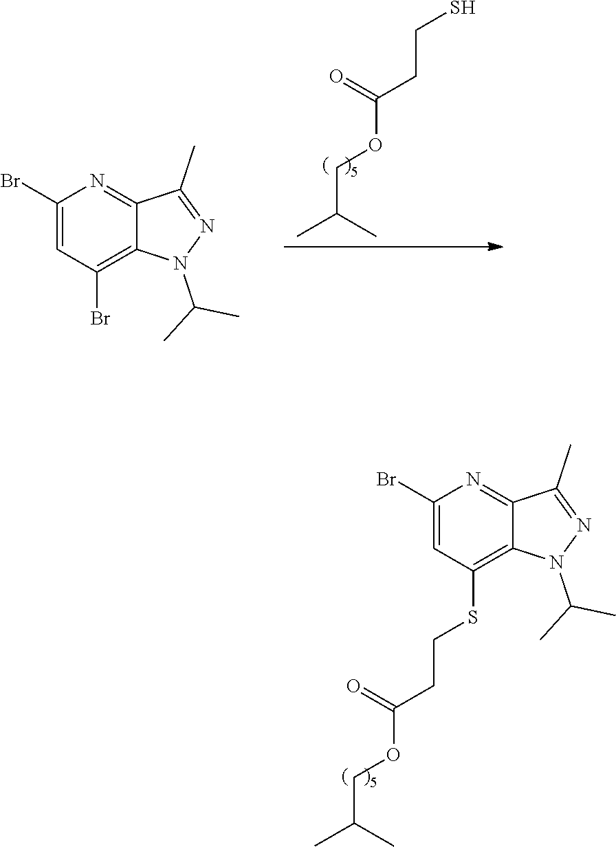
C1(Br)=CC(Br)=C2C(=N1)C(C)=NN2C(C)C.CC(C)COC(CCS)=O.C1(Br)=CC(SCCC(OCC(C)C)=O)=C2C(=N1)C(C)=NN2C(C)C
